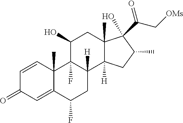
C1=CC2(C)C(=CC1=O)C(F)CC1([H])C2(F)C(O)CC2(C)C1([H])CC(C)C2(O)C(C[OMs])=O
